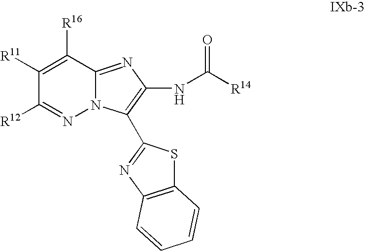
C1([R12])=NN2C(=NC(NC([R14])=O)=C2C2=NC3=C(S2)C=CC=C3)C([R16])=C1[R11]
